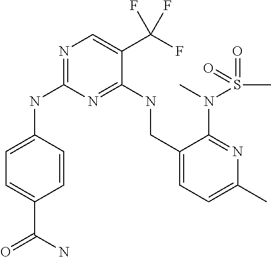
C1=CC(NC2=NC=C(C(F)(F)F)C(NCC3=CC=C(C)N=C3N(C)S(C)(=O)=O)=N2)=CC=C1C(=O)N
